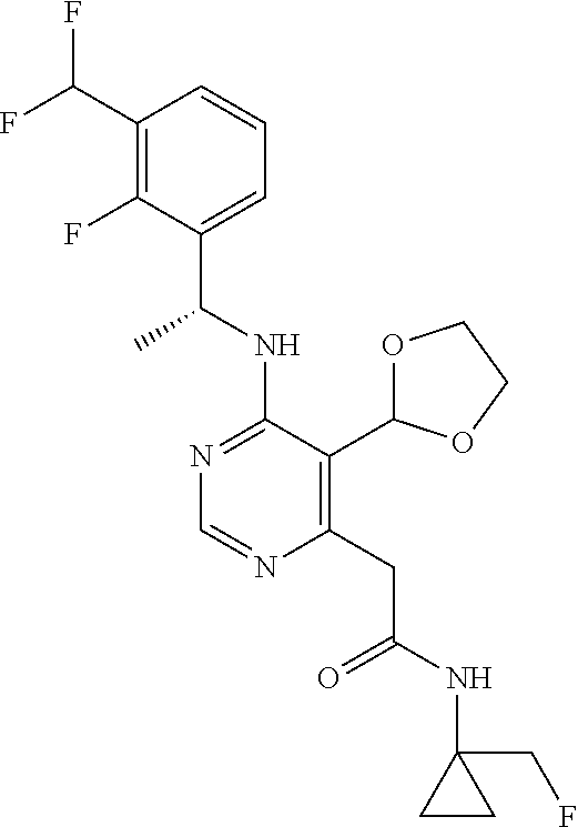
N1=C(NC(C)C2=CC=CC(C(F)F)=C2F)C(C2OCCO2)=C(CC(=O)NC2(CF)CC2)N=C1
